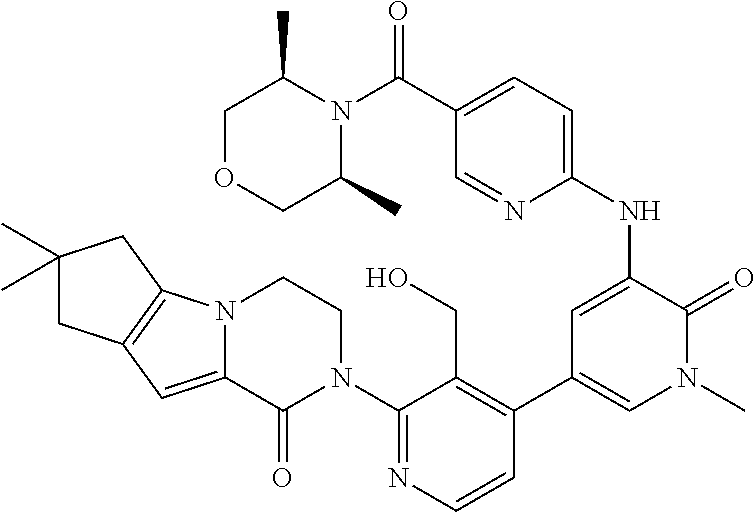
C1=CN=C(N2CCN3C(=CC4=C3CC(C)(C)C4)C2=O)C(CO)=C1C1=CN(C)C(=O)C(NC2=CC=C(C(N3C(C)COCC3C)=O)C=N2)=C1
